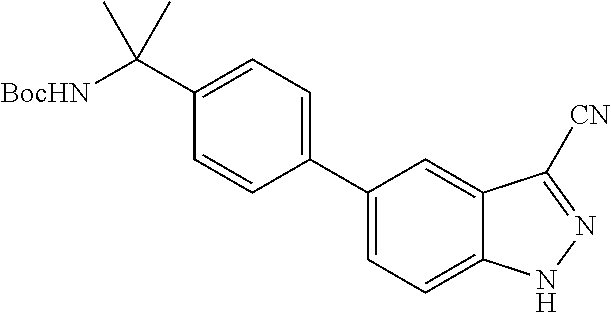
[BocHN]C(C1=CC=C(C2=CC=C3C(=C2)C([CN])=NN3)C=C1)(C)C
